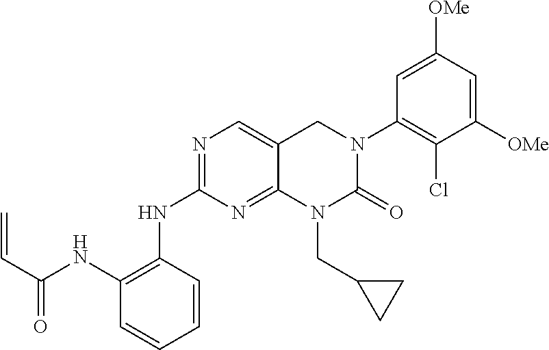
C1(NC2=C(NC(C=C)=O)C=CC=C2)=NC=C2C(=N1)N(CC1CC1)C(=O)N(C1=C(Cl)C([OMe])=CC([OMe])=C1)C2
